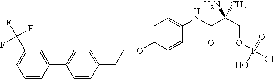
C1(C(F)(F)F)=CC=CC(C2=CC=C(CCOC3=CC=C(NC(C(COP(=O)(O)O)(N)C)=O)C=C3)C=C2)=C1
